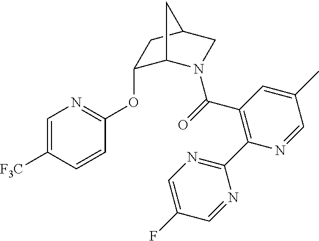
C1=C([F3C])C=CC(OC2C3N(C(=O)C4=C(C5=NC=C(F)C=N5)N=CC(C)=C4)CC(C2)C3)=N1
